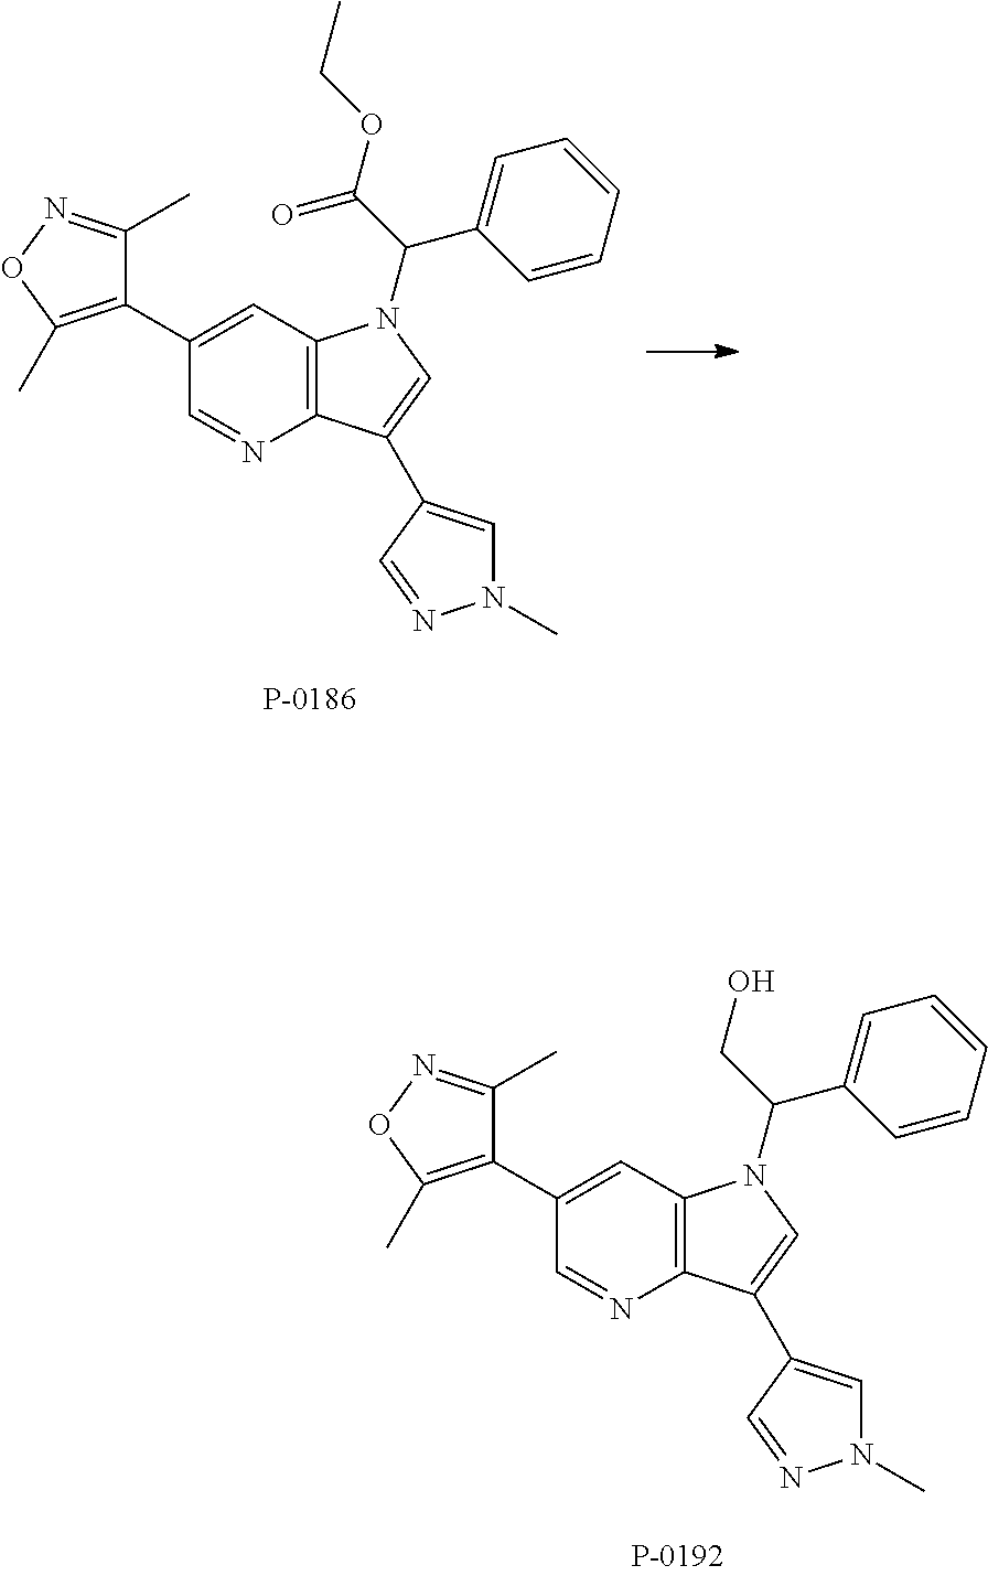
C1(C2=C(C)ON=C2C)=CC2=C(N=C1)C(C1=CN(C)N=C1)=CN2C(C(OCC)=O)C1=CC=CC=C1.C1(C2=C(C)ON=C2C)=CC2=C(N=C1)C(C1=CN(C)N=C1)=CN2C(CO)C1=CC=CC=C1
